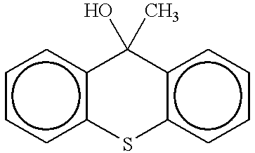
c1ccc2c(c1)C(O)(C)c1c(cccc1)S2
